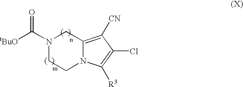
N1(C([tBuO])=O)CCN2C(=C([CN])C(Cl)=C2[R3])C1
